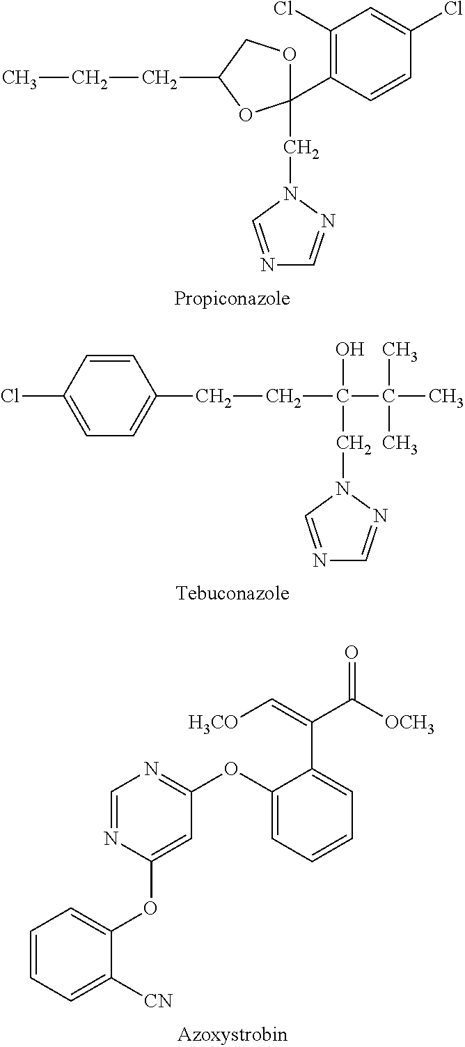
N1=CN(CC2(C3=C(Cl)C=C(Cl)C=C3)OCC(CCC)O2)N=C1.N1=CN(CC(O)(C(C)(C)C)CCC2=CC=C(Cl)C=C2)N=C1.C1=CC=C([CN])C(OC2=CC(OC3=CC=CC=C3C(C(=O)[OCH3])=C[H3CO])=NC=N2)=C1
